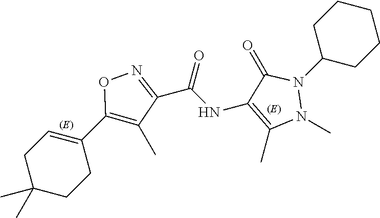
O1N=C(C(NC2=C(C)N(C)N(C3CCCCC3)C2=O)=O)C(C)=C1C1=CCC(C)(C)CC1
